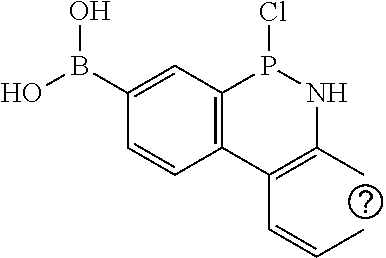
C12=C(C=C(B(O)O)C=C1)P(Cl)NC(C)=C2C=CC
